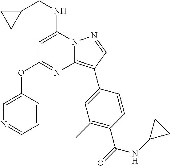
N12C(=C(C3=CC(C)=C(C(=O)NC4CC4)C=C3)C=N1)N=C(OC1=CN=CC=C1)C=C2NCC1CC1
